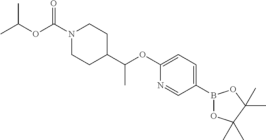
N1(C(OC(C)C)=O)CCC(C(OC2=CC=C(B3OC(C)(C)C(C)(C)O3)C=N2)C)CC1
